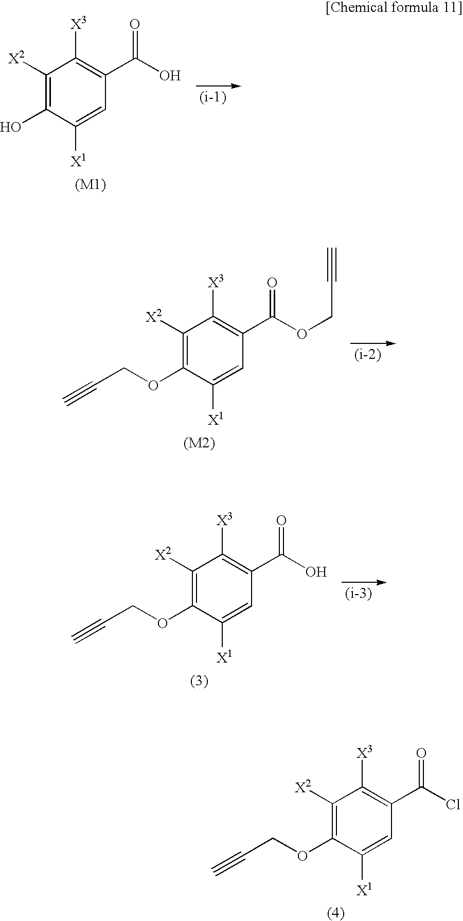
C1([X2])=C(OCC#C)C([X1])=CC(C(Cl)=O)=C1[X3].C1([X2])=C(O)C([X1])=CC(C(O)=O)=C1[X3].C1([X2])=C(OCC#C)C([X1])=CC(C(OCC#C)=O)=C1[X3].C1([X2])=C(OCC#C)C([X1])=CC(C(O)=O)=C1[X3]
